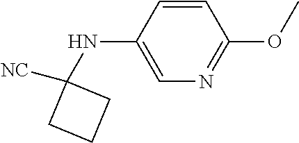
C1(NC2([NC])CCC2)=CN=C(OC)C=C1
